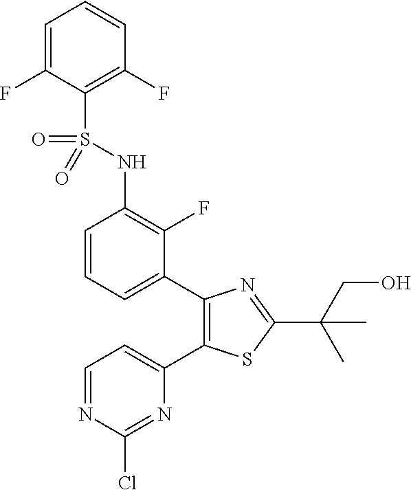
C1=NC(Cl)=NC(C2=C(C3=CC=CC(NS(C4=C(F)C=CC=C4F)(=O)=O)=C3F)N=C(C(C)(CO)C)S2)=C1
